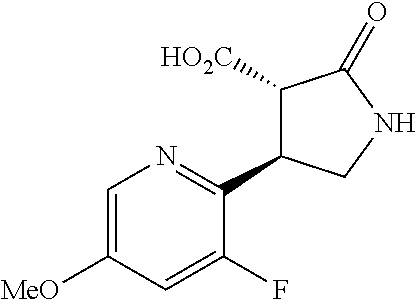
C1([HO2C])C(C2=NC=C([MeO])C=C2F)CNC1=O
